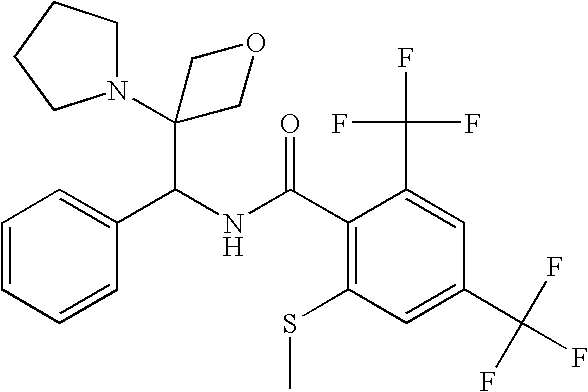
C1(C(NC(C2=C(SC)C=C(C(F)(F)F)C=C2C(F)(F)F)=O)C2(N3CCCC3)COC2)=CC=CC=C1
